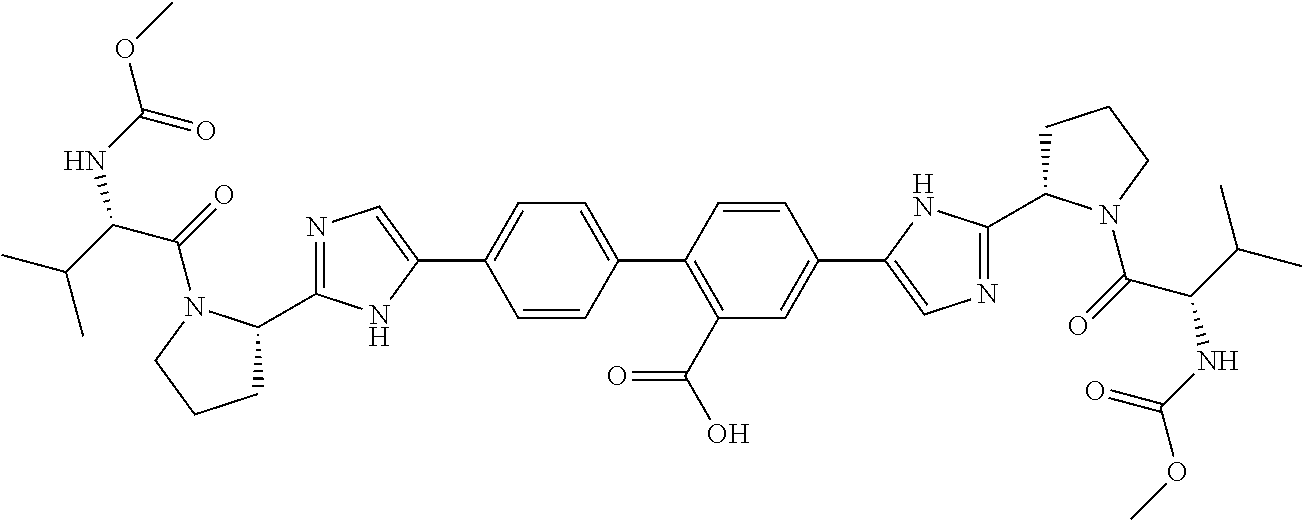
C1C(C2=NC=C(C3=CC=C(C4=C(C(O)=O)C=C(C5=CN=C(C6CCCN6C(C(NC(OC)=O)C(C)C)=O)N5)C=C4)C=C3)N2)N(C(=O)C(C(C)C)NC(OC)=O)CC1
